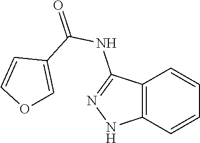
C12=C(C=CC=C1)NN=C2NC(=O)C1=COC=C1
